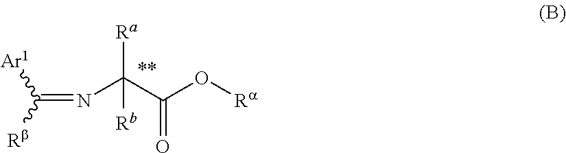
C(=NC(C(O[Ra])=O)([Ra])[Rb])([Rb])[Ar1]
